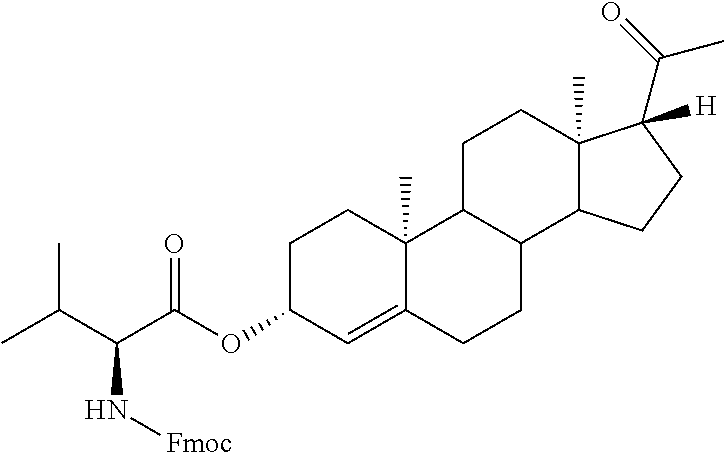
C12(C)C3C(C4C(C)(CC3)C(C(C)=O)([H])CC4)CCC1=CC(OC(C(C(C)C)N[Fmoc])=O)CC2
